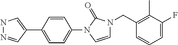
N1N=CC(C2=CC=C(N3C=CN(CC4=C(C)C(F)=CC=C4)C3=O)C=C2)=C1
